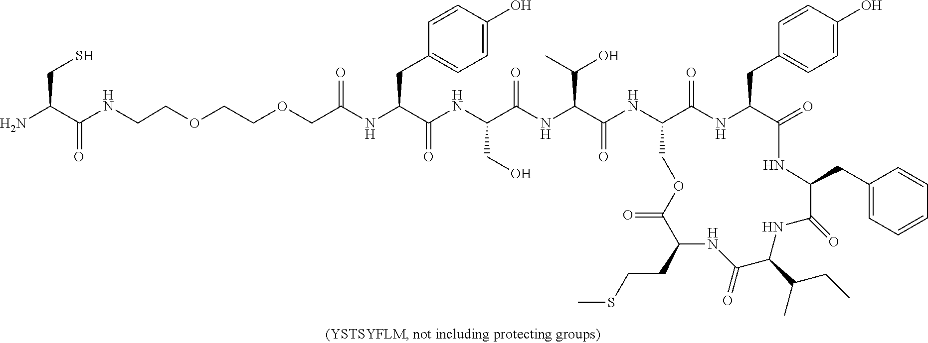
O=C1NC(CC2=CC=CC=C2)C(=O)NC(C(C)CC)C(=O)NC(CCSC)C(=O)OCC(NC(=O)C(C(O)C)NC(=O)C(CO)NC(=O)C(CC2=CC=C(O)C=C2)NC(=O)COCCOCCNC(C(N)CS)=O)C(=O)NC1CC1=CC=C(O)C=C1
